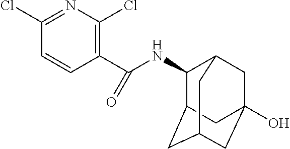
C1(C(NC2C3CC4CC(O)(CC2C4)C3)=O)=C(Cl)N=C(Cl)C=C1
